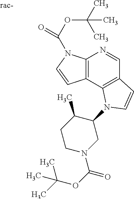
C12=C(C3=C(C=N1)C=CN3C1C(C)CCN(C(=O)OC(C)(C)C)C1)C=CN2C(OC(C)(C)C)=O
